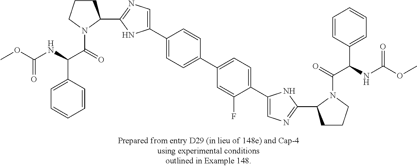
C1(C2CCCN2C(=O)C(NC(OC)=O)C2=CC=CC=C2)=NC=C(C2=CC=C(C3=CC=C(C4=CN=C(C5CCCN5C(=O)C(NC(OC)=O)C5=CC=CC=C5)N4)C(F)=C3)C=C2)N1
